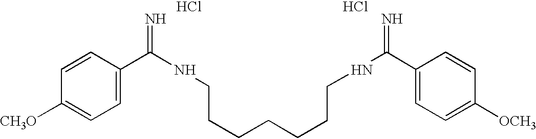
C1=C(C(NCCCCCCCNC(=N)C2=CC=C([OCH3])C=C2)=N)C=CC([CH3O])=C1.Cl.Cl
